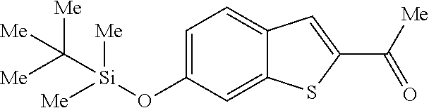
C1=C(O[Si](C([Me])([Me])[Me])([Me])[Me])C=C2C(=C1)C=C(C([Me])=O)S2
